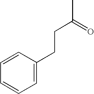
C1=CC(CCC(C)=O)=CC=C1
